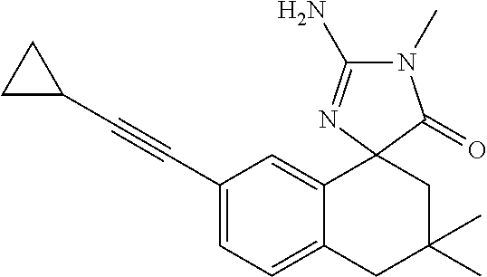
C1(C#CC2CC2)=CC=C2C(=C1)C1(CC(C)(C)C2)C(=O)N(C)C(N)=N1
